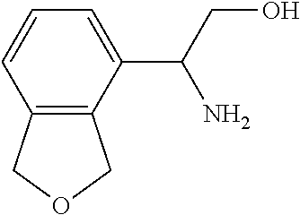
C12=C(C(C(CO)N)=CC=C1)COC2
